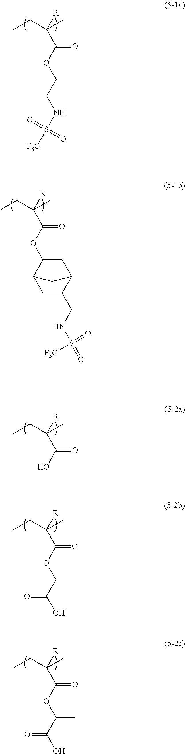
O(C(=O)C([R])(C)CC)CCNS([F3C])(=O)=O.O(C(=O)C([R])(C)CC)C1CC2C(CNS(=O)(=O)[F3C])CC1C2.OC(=O)C([R])(C)CC.O(C(=O)C([R])(C)CC)CC(O)=O.O(C(=O)C([R])(C)CC)C(C(O)=O)C
